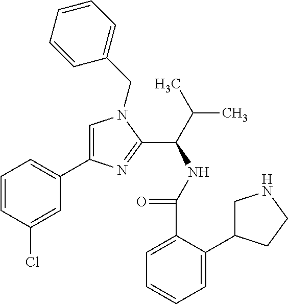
C1=C(C2=CC=CC(Cl)=C2)N=C(C(C(C)C)NC(C2=CC=CC=C2C2CNCC2)=O)N1CC1=CC=CC=C1
